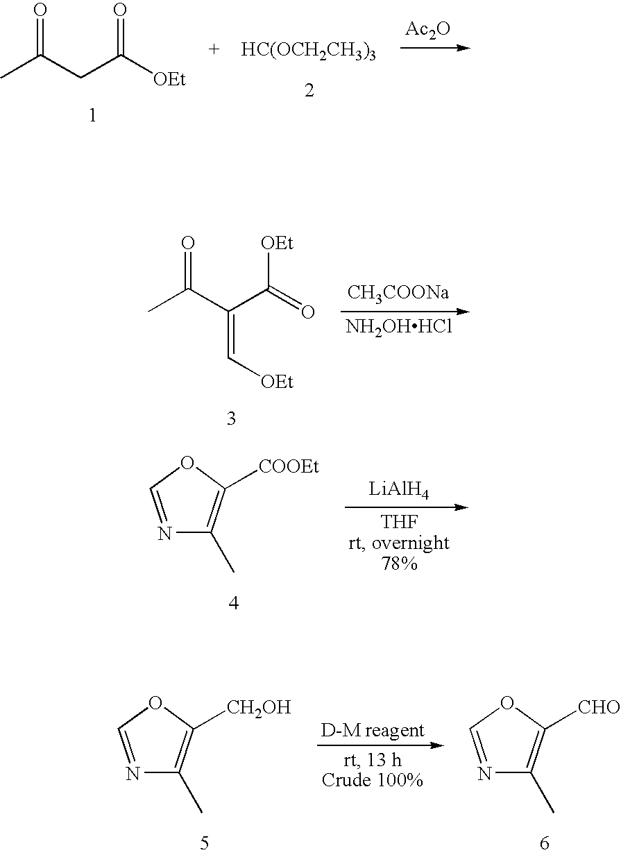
CC(CC([OEt])=O)=O.[HC(OCH2CH3)3].[Ac2O].CC(C(C(=O)[OEt])=C[OEt])=O.[CH3COONa].[NH2OHHCl].N1=COC([COOEt])=C1C.[LiAlH4].N1=COC([CH2OH])=C1C.N1=COC([CHO])=C1C
